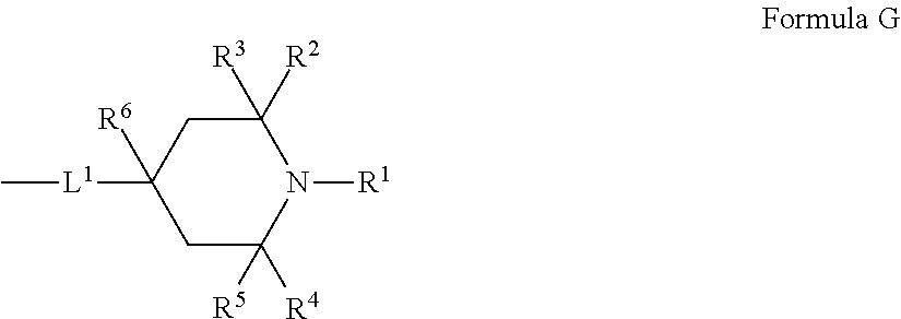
C1C([R5])([R4])N([R1])C([R3])([R2])CC1([R6])[L1]C
